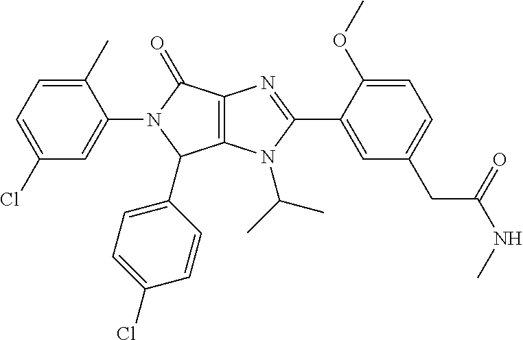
C12=C(N(C(C)C)C(C3=CC(CC(NC)=O)=CC=C3OC)=N1)C(C1=CC=C(Cl)C=C1)N(C1=CC(Cl)=CC=C1C)C2=O
